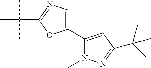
C1(C2=CC(C(C)(C)C)=NN2C)=CN=C(C(C)(C)C)O1
